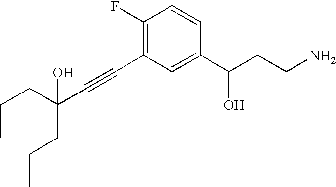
C(C(C#CC1=C(F)C=CC(C(CCN)O)=C1)(CCC)O)CC
